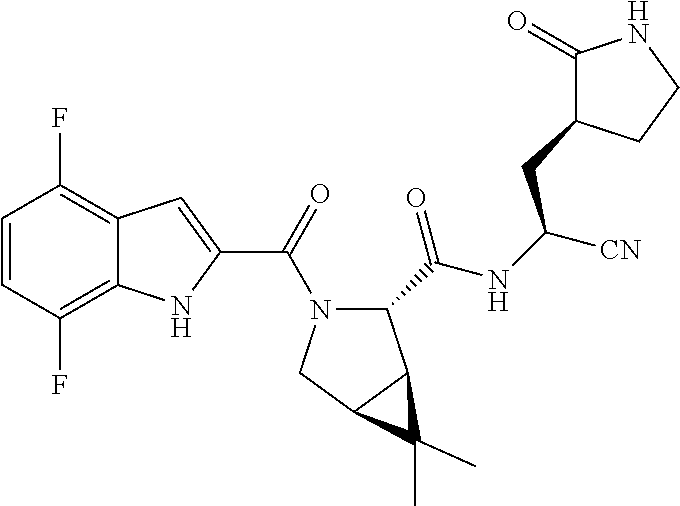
C1=CC(F)=C2C(=C1F)C=C(C(=O)N1C(C(=O)NC([CN])CC3C(=O)NCC3)C3C(C1)C3(C)C)N2
